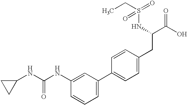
C1(NC(NC2=CC(C3=CC=C(CC(C(O)=O)NS(=O)(=O)CC)C=C3)=CC=C2)=O)CC1
